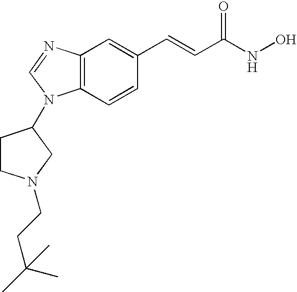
C12=C(C=CC(C=CC(NO)=O)=C1)N(C1CCN(CCC(C)(C)C)C1)C=N2
